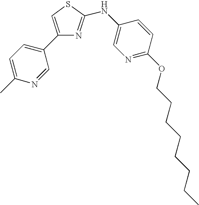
C1(C2=CC=C(C)N=C2)=CSC(NC2=CN=C(OCCCCCCCC)C=C2)=N1
